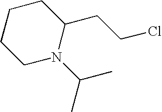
C1CN(C(C)C)C(CCCl)CC1
